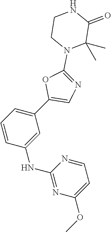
C1=CC(NC2=NC(OC)=CC=N2)=CC(C2=CN=C(N3C(C)(C)C(=O)NCC3)O2)=C1
